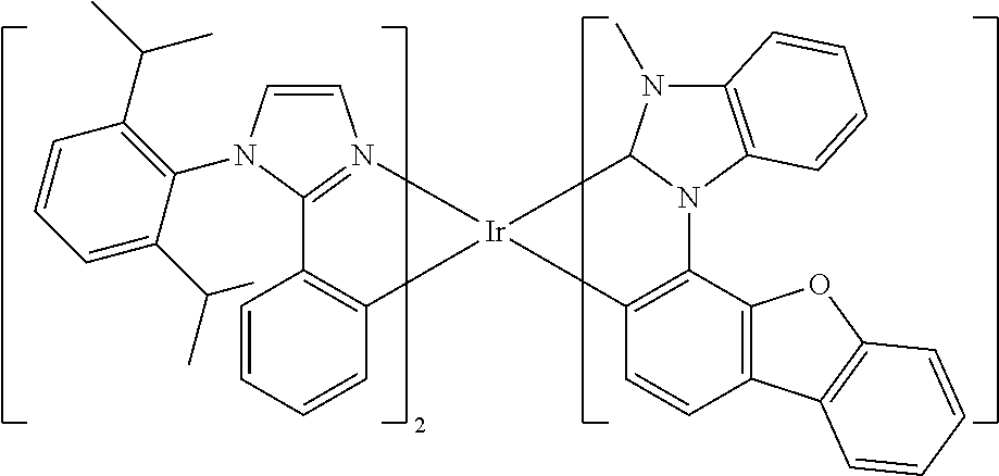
C1=CN2=C(N1C1=C(C(C)C)C=CC=C1C(C)C)C1=C(C=CC=C1)[Ir]21C2N(C)C3=C(N2C2=C1C=CC1=C2OC2=C1C=CC=C2)C=CC=C3
